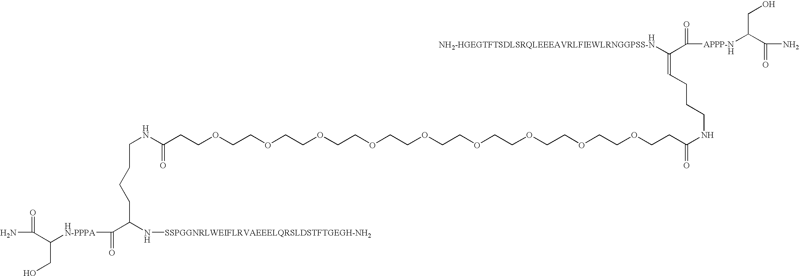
N(CCCCC(N[SSPGGNRLWEIFLRVAEEELQRSLDSTFTGEGH-NH2])C(=O)[HN-PPPA]C(C(N)=O)CO)C(CCOCCOCCOCCOCCOCCOCCOCCOCCOCCC(NCCCC=C(C(=O)[APPP-N           H]C(C(=O)N)CO)[HNH2-HGEGTFTSDLSRQLEEEAVRLFIEWLRNGGPSS-N])=O)=O
